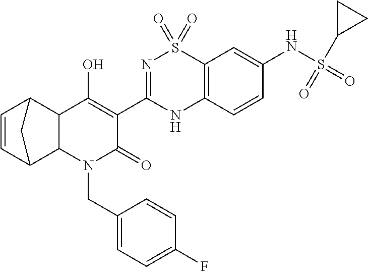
C1=CC2C3C(C1C2)C(O)=C(C1=NS(=O)(=O)C2=C(N1)C=CC(NS(C1CC1)(=O)=O)=C2)C(=O)N3CC1=CC=C(F)C=C1
